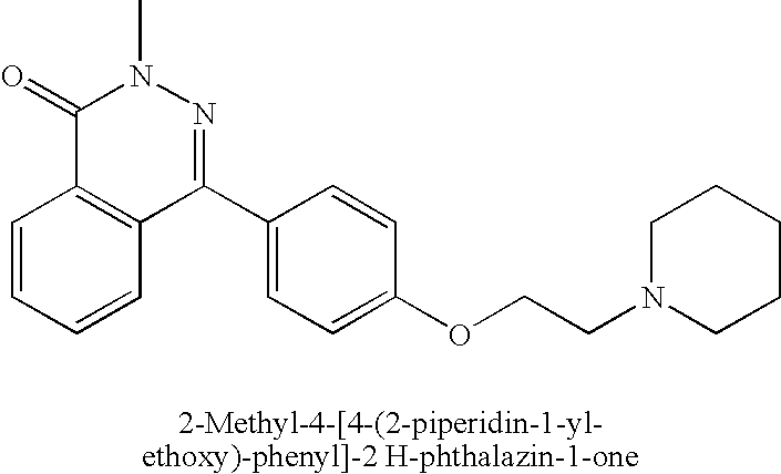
C1(=O)C2=C(C(C3=CC=C(OCCN4CCCCC4)C=C3)=NN1C)C=CC=C2
